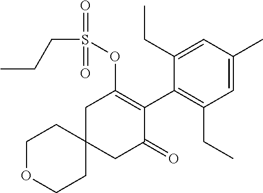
C1OCCC2(C1)CC(=O)C(C1=C(CC)C=C(C)C=C1CC)=C(OS(=O)(CCC)=O)C2
